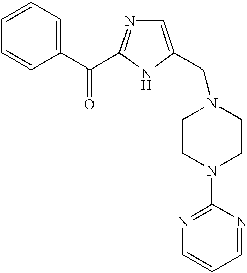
C1=C(CN2CCN(C3=NC=CC=N3)CC2)NC(C(C2=CC=CC=C2)=O)=N1
